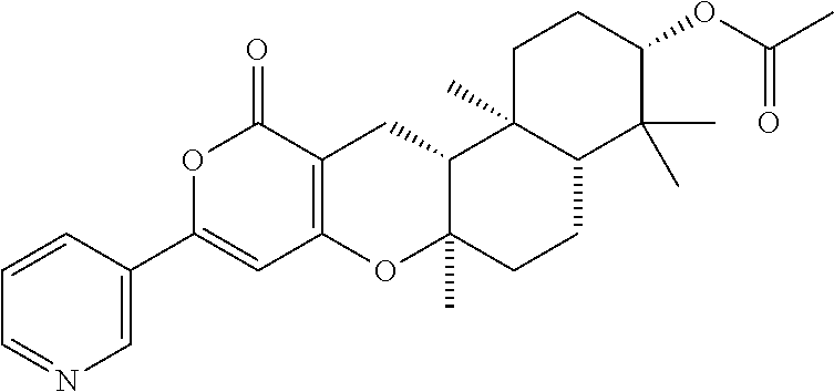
C1=C(C2=CC3=C(C(=O)O2)CC2C(C)(O3)CCC3C2(C)CCC(OC(C)=O)C3(C)C)C=CC=N1
